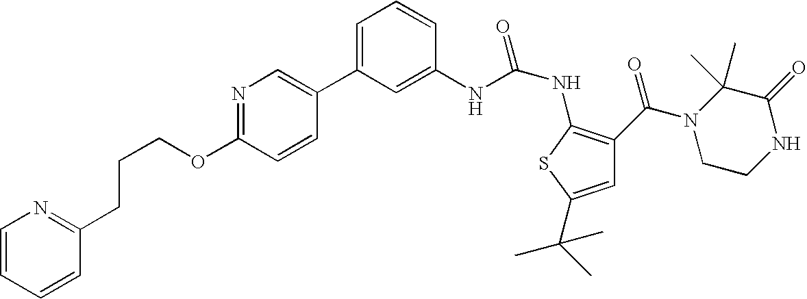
C1=C(C2=CN=C(OCCCC3=NC=CC=C3)C=C2)C=C(NC(NC2=C(C(N3CCNC(=O)C3(C)C)=O)C=C(C(C)(C)C)S2)=O)C=C1
